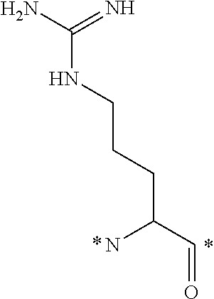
C(CCC(C=O)N)NC(N)=N
